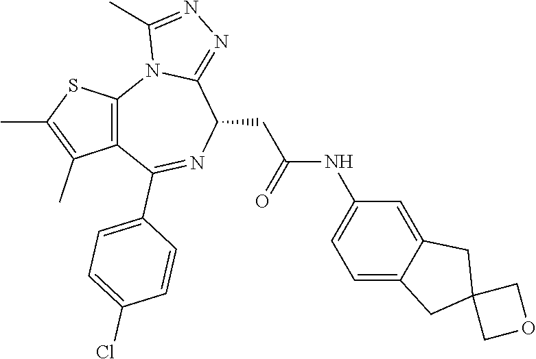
C1=C2C(=CC(NC(CC3C4=NN=C(C)N4C4=C(C(C5=CC=C(Cl)C=C5)=N3)C(C)=C(C)S4)=O)=C1)CC1(C2)COC1
